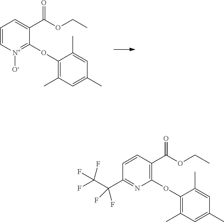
C1=C[N+]([O-])=C(OC2=C(C)C=C(C)C=C2C)C(C(OCC)=O)=C1.C1=CC(C(OCC)=O)=C(OC2=C(C)C=C(C)C=C2C)N=C1C(C(F)(F)F)(F)F
